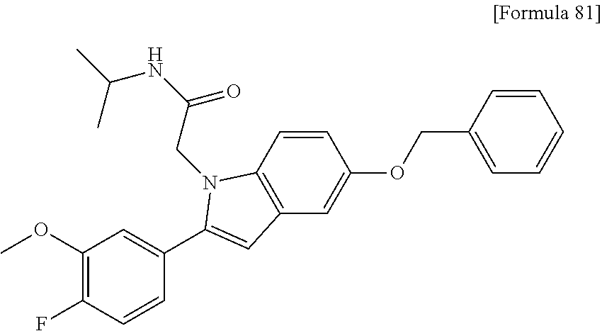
C1=CC2=C(C=C1OCC1=CC=CC=C1)C=C(C1=CC(OC)=C(F)C=C1)N2CC(NC(C)C)=O
